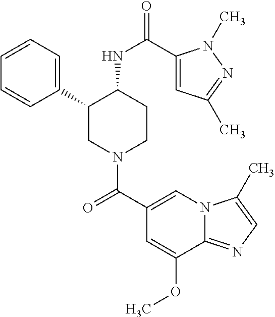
C1(C2CN(C(C3=CN4C(=NC=C4C)C(OC)=C3)=O)CCC2NC(=O)C2=CC(C)=NN2C)=CC=CC=C1
